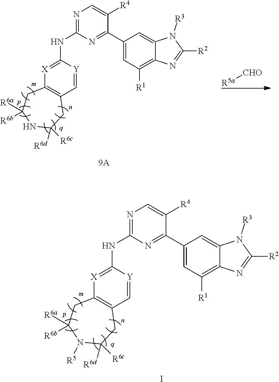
C1=[Y]C(NC2=NC=C([R4])C(C3=CC([R1])=C4C(=C3)N([R3])C([R2])=N4)=N2)=[X]C2=C1CC([R6d])([R6c])N([R5])C([R6a])([R6b])C2.I.C1=[Y]C(NC2=NC=C([R4])C(C3=CC([R1])=C4C(=C3)N([R3])C([R2])=N4)=N2)=[X]C2=C1CC([R6d])([R6c])NC([R6a])([R6b])C2.[R5a][CHO]
